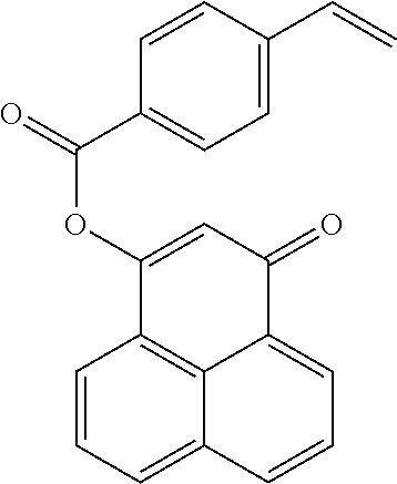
C1=CC=C2C3=C1C(OC(=O)C1=CC=C(C=C)C=C1)=CC(=O)C3=CC=C2
